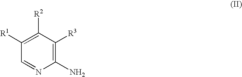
C1([R1])=C([R2])C([R3])=C(N)N=C1
